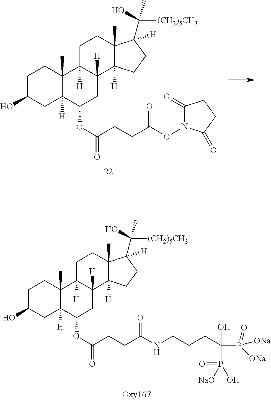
OC1CCC2(C)C([H])(C1)C(OC(CCC(ON1C(=O)CCC1=O)=O)=O)CC1([H])C2([H])CCC2(C)C1([H])CCC2([H])C(C)(O)[(CH2)5CH3].OC1CCC2(C)C([H])(C1)C(OC(CCC(NCCCC(P(=O)([ONa])[ONa])(O)P(=O)([NaO])O)=O)=O)CC1([H])C2([H])CCC2(C)C1([H])CCC2([H])C(C)(O)[(CH2)5CH3]
